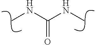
N(C)C(NC)=O
